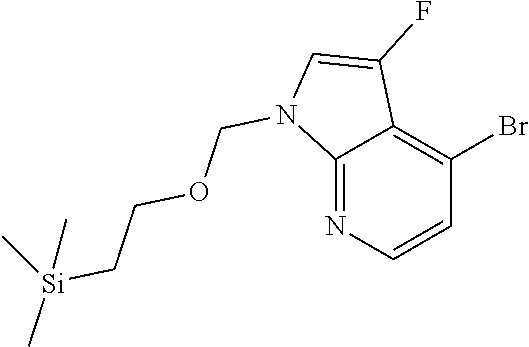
C12=NC=CC(Br)=C1C(F)=CN2COCC[Si](C)(C)C
